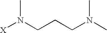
[X]N(CCCN(C)C)C
